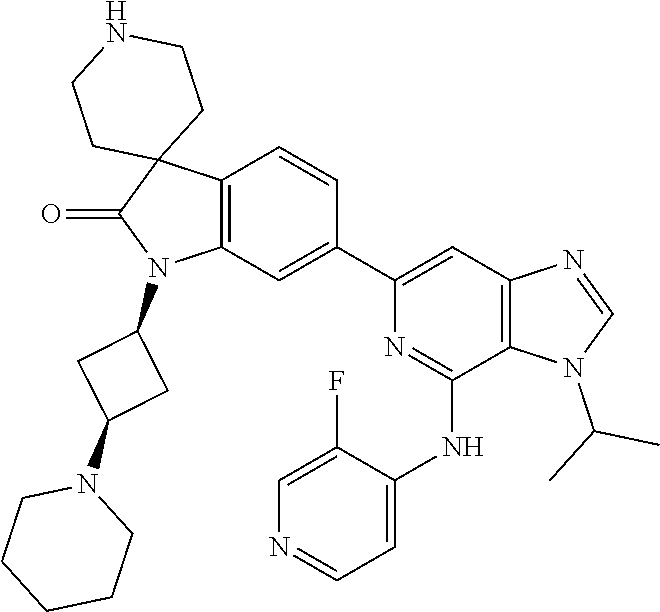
C12=C(C=C(C3=CC4=C(C(NC5=CC=NC=C5F)=N3)N(C(C)C)C=N4)C=C1)N(C1CC(N3CCCCC3)C1)C(=O)C21CCNCC1
